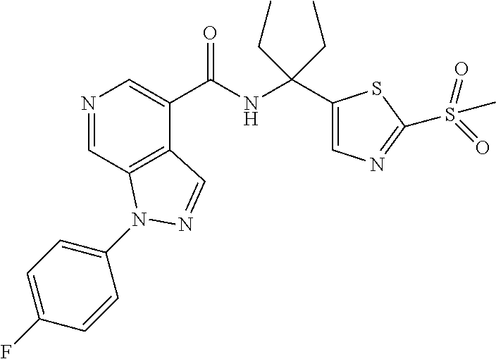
N1=CC2=C(C(C(NC(C3=CN=C(S(=O)(=O)C)S3)(CC)CC)=O)=C1)C=NN2C1=CC=C(F)C=C1
